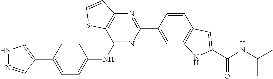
C1=CC2=C(C=C1C1=NC3=C(C(NC4=CC=C(C5=CNN=C5)C=C4)=N1)SC=C3)NC(C(NC(C)C)=O)=C2
